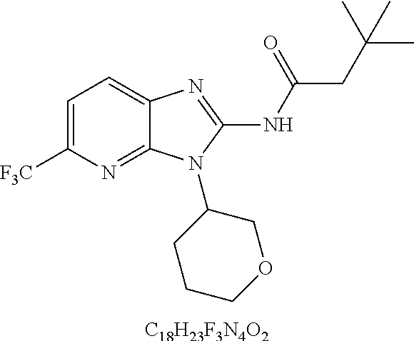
[C18H23F3N4O2].C1=C([F3C])N=C2C(=C1)N=C(NC(CC(C)(C)C)=O)N2C1CCCOC1
